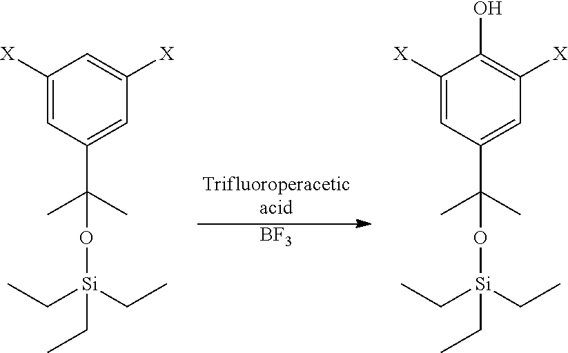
[BF3].C1([X])=CC(C(C)(C)O[Si](CC)(CC)CC)=CC([X])=C1.C1([X])=CC(C(C)(C)O[Si](CC)(CC)CC)=CC([X])=C1O
